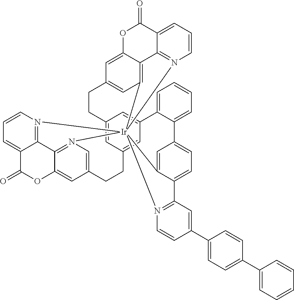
C12=CC3=CC(=C1)C1=CC=CC=C1C1=CC=C4C(=C1)[Ir]15(N6=C7C(=CC(=C6)CC3)OC(=O)C3=CC=CN1=C73)(C1=C3C(=CC(=C1)CC2)OC(=O)C1=CC=CN5=C31)N1=C4C=C(C2=CC=C(C3=CC=CC=C3)C=C2)C=C1
